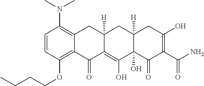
C1=CC(OCCCC)=C2C(=C1N(C)C)CC1([H])C(=C(O)C3(O)C([H])(C1)CC(O)=C(C(N)=O)C3=O)C2=O
